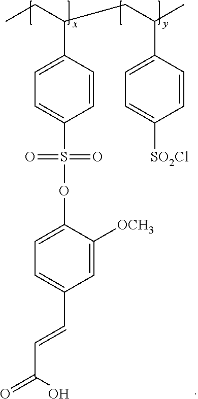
C1(C(CC)CC(C)C2=CC=C([SO2Cl])C=C2)=CC=C(S(OC2=CC=C(C=CC(O)=O)C=C2[OCH3])(=O)=O)C=C1
